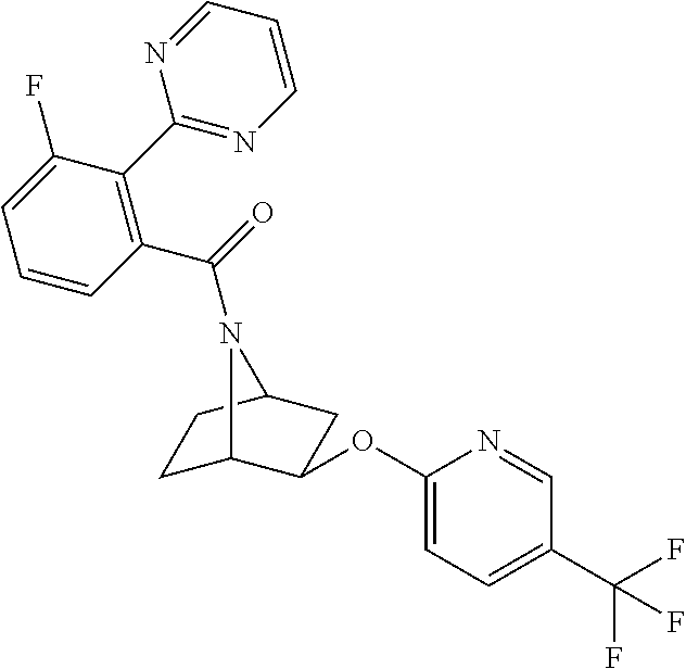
C1=CC(C(=O)N2C3CCC2CC3OC2=CC=C(C(F)(F)F)C=N2)=C(C2=NC=CC=N2)C(F)=C1
